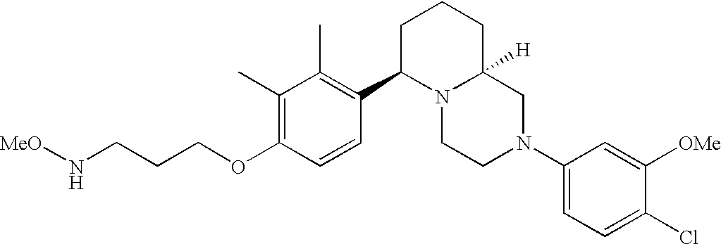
C1(C)=C(OCCCN[MeO])C=CC(C2N3C([H])(CCC2)CN(C2=CC=C(Cl)C([OMe])=C2)CC3)=C1C
